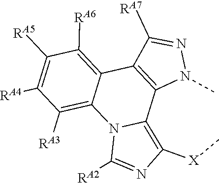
C1([RA6])=C2C3=C(C4=C([X]C)N=C([RA2])N4C2=C([RA3])C([RA4])=C1[RA5])N(C)N=C3[RA7]
